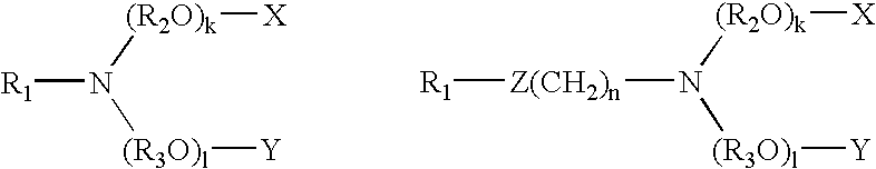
[R1]N([(R2O)k][X])[(R3O)l][Y].[Z(CH2)n](N([(R2O)k][X])[(R3O)l][Y])[R1]
